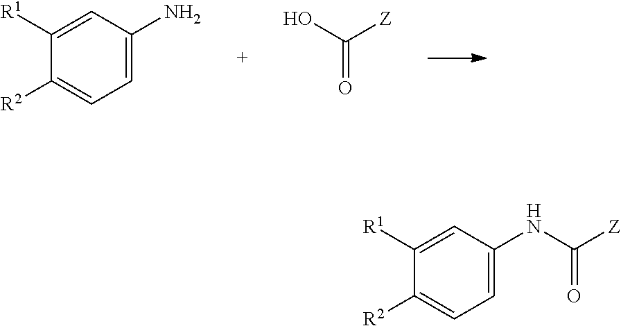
C1([R1])=CC(N)=CC=C1[R2].OC([Z])=O.C1([R1])=CC(NC([Z])=O)=CC=C1[R2]
